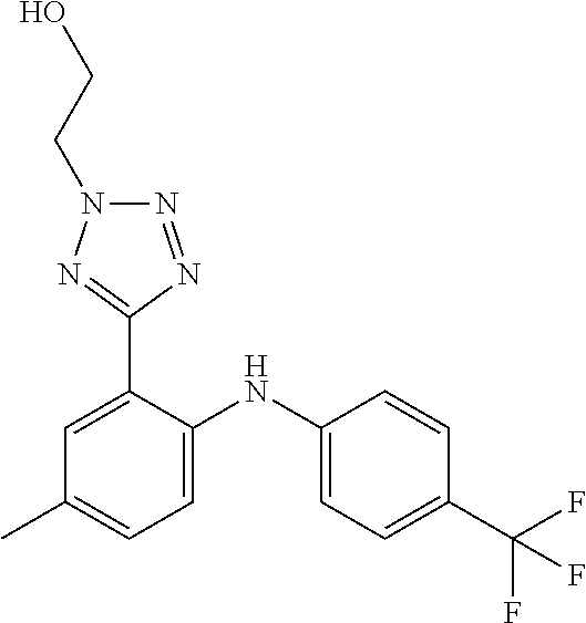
C1=CC(C(F)(F)F)=CC=C1NC1=CC=C(C)C=C1C1=NN(CCO)N=N1
